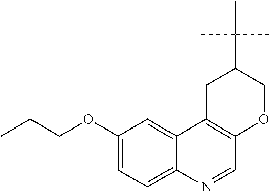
C1(OCCC)=CC=C2C(=C1)C1=C(C=N2)OCC(C(C)(C)C)C1
